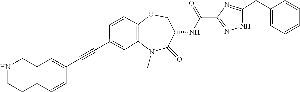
N1(C)C2=C(C=CC(C#CC3=CC4=C(C=C3)CCNC4)=C2)OCC(NC(C2=NNC(CC3=CC=CC=C3)=N2)=O)C1=O
